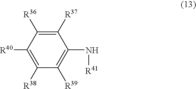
C1([R38])=C([R40])C([R36])=C([R37])C(N[R41])=C1[R39]
